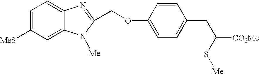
C1=C([MeS])C=C2C(=C1)N=C(COC1=CC=C(CC([CO2Me])S[Me])C=C1)N2[Me]
